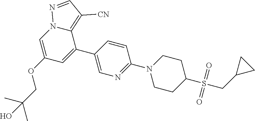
C1(OCC(C)(C)O)=CN2C(=C([CN])C=N2)C(C2=CN=C(N3CCC(S(CC4CC4)(=O)=O)CC3)C=C2)=C1
